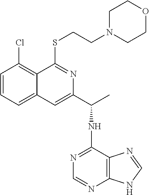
C1=CC=C2C(=C1Cl)C(SCCN1CCOCC1)=NC(C(NC1=NC=NC3=C1N=CN3)C)=C2
